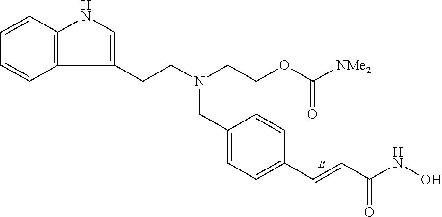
C1=CC2=C(C=C1)C(CCN(CC1=CC=C(C=CC(NO)=O)C=C1)CCOC([NMe2])=O)=CN2
